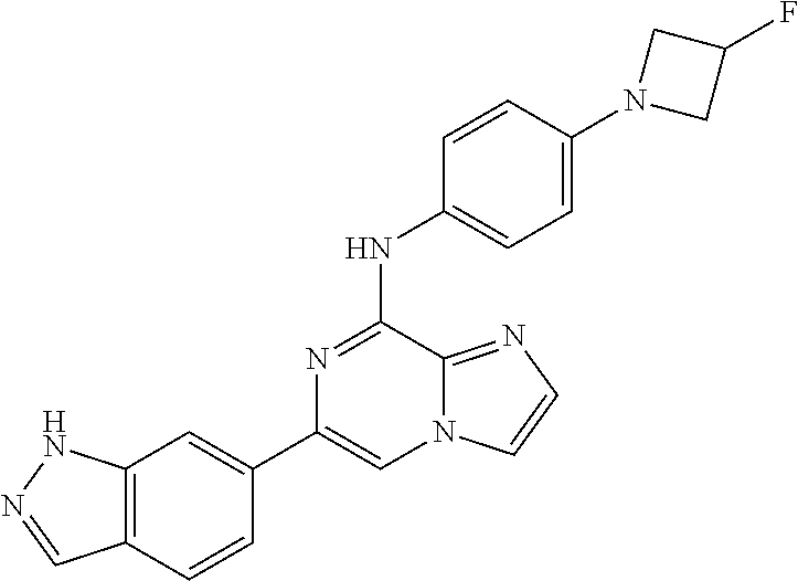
C1(C2=CC3=C(C=C2)C=NN3)=CN2C(=NC=C2)C(NC2=CC=C(N3CC(F)C3)C=C2)=N1
